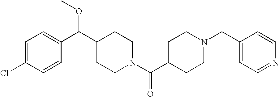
C1=C(Cl)C=CC(C(C2CCN(C(C3CCN(CC4=CC=NC=C4)CC3)=O)CC2)OC)=C1
